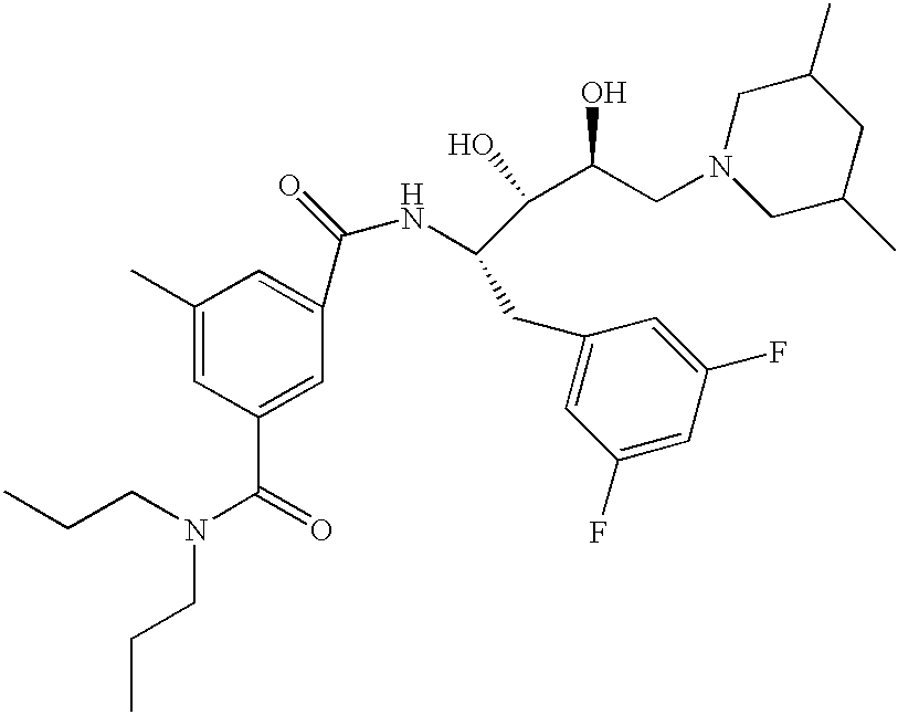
CCCN(C(=O)C1=CC(C(NC(CC2=CC(F)=CC(F)=C2)C(C(CN2CC(C)CC(C)C2)O)O)=O)=CC(C)=C1)CCC
